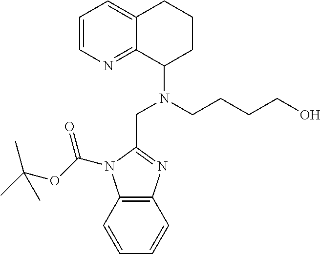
C1=CN=C2C(=C1)CCCC2N(CC1=NC2=C(N1C(OC(C)(C)C)=O)C=CC=C2)CCCCO
